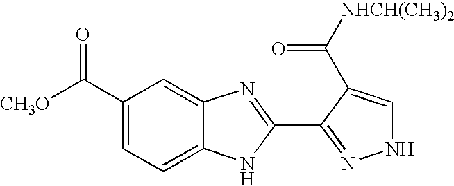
C1(C([CH3O])=O)=CC=C2C(=C1)N=C(C1=NNC=C1C([NHCH(CH3)2])=O)N2
